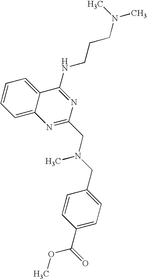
C12=CC=CC=C1C(NCCCN(C)C)=NC(CN(CC1=CC=C(C(=O)OC)C=C1)C)=N2
